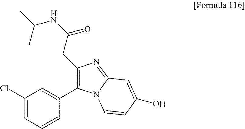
C1(C2=CC(Cl)=CC=C2)=C(CC(NC(C)C)=O)N=C2N1C=CC(O)=C2
